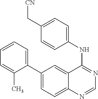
C1(C2=CC=CC=C2C)=CC=C2C(=C1)C(NC1=CC=C(C[CN])C=C1)=NC=N2
